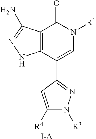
[I-A].C12=C(C(C3=NN([R3])C([R4])=C3)=CN([R1])C1=O)NN=C2N
